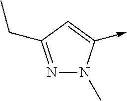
N1=C(CC)C=C(->C)N1C
